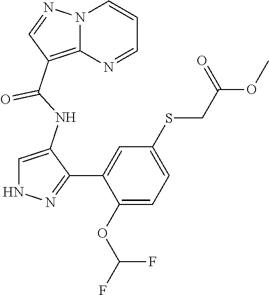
C1=C(NC(=O)C2=C3N(C=CC=N3)N=C2)C(C2=CC(SCC(=O)OC)=CC=C2OC(F)F)=NN1
